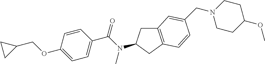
C1(OCC2CC2)=CC=C(C(N(C)C2CC3=C(C2)C=CC(CN2CCC(OC)CC2)=C3)=O)C=C1
